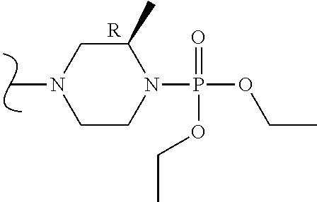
C1C(C)N(P(=O)(OCC)OCC)CCN1C.[R]
